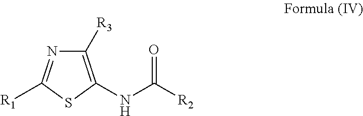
C1([R3])=C(NC([R2])=O)SC([R1])=N1
